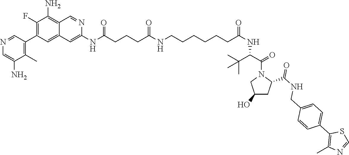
N(C(CCCC(NCCCCCCC(NC(C(N1CC(O)CC1C(NCC1=CC=C(C2=C(C)N=CS2)C=C1)=O)=O)C(C)(C)C)=O)=O)=O)C1=CC2=CC(C3=C(C)C(N)=CN=C3)=C(F)C(N)=C2C=N1
